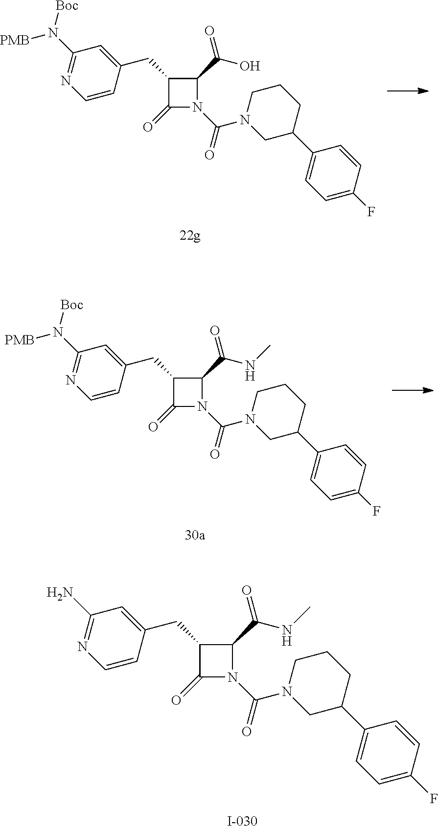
C1=C(F)C=CC(C2CCCN(C(=O)N3C(=O)C(CC4=CC(N)=NC=C4)C3C(NC)=O)C2)=C1.C1=C(F)C=CC(C2CCCN(C(=O)N3C(=O)C(CC4=CC(N([PMB])[Boc])=NC=C4)C3C(O)=O)C2)=C1.C1=C(F)C=CC(C2CCCN(C(=O)N3C(=O)C(CC4=CC(N([PMB])[Boc])=NC=C4)C3C(=O)NC)C2)=C1
